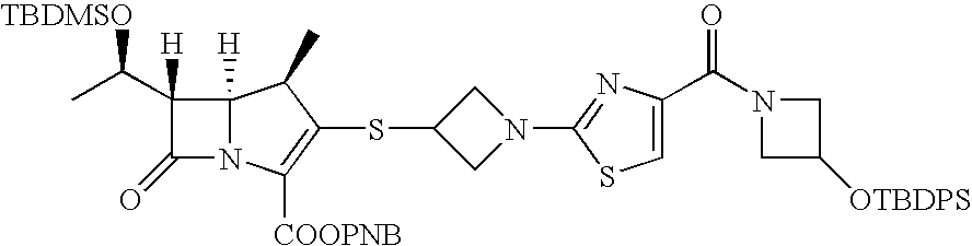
C1(C(C)[TBDMSO])([H])C(=O)N2C1([H])C(C)C(SC1CN(C3=NC(C(N4CC([OTBDPS])C4)=O)=CS3)C1)=C2[COOPNB]
